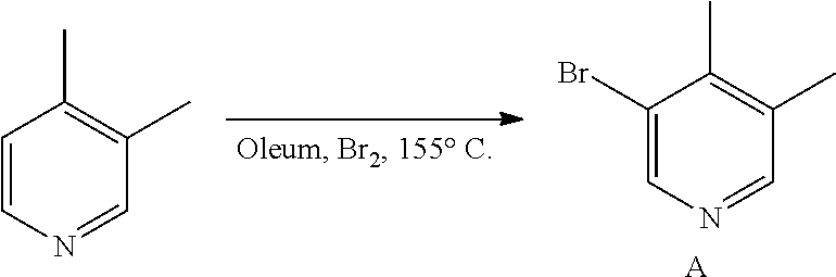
C1(Br)=CN=CC(C)=C1C.[A].C1=CN=CC(C)=C1C
